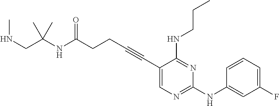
C(CC#CC1=CN=C(NC2=CC(F)=CC=C2)N=C1NCCC)C(NC(CNC)(C)C)=O
